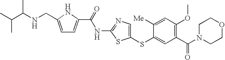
C1(SC2=CC(C(N3CCOCC3)=O)=C(OC)C=C2[Me])=CN=C(NC(C2=CC=C(CNC(C(C)C)C)N2)=O)S1
